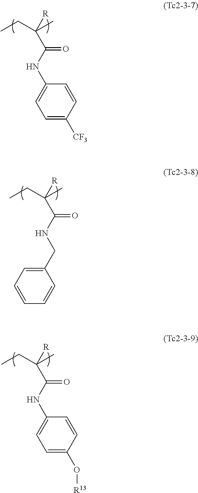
C(C(NC1=CC=C([CF3])C=C1)=O)(CC)(C)[R].C(C(NCC1=CC=CC=C1)=O)(CC)(C)[R].C(C(NC1=CC=C(O[R13])C=C1)=O)(CC)(C)[R]
